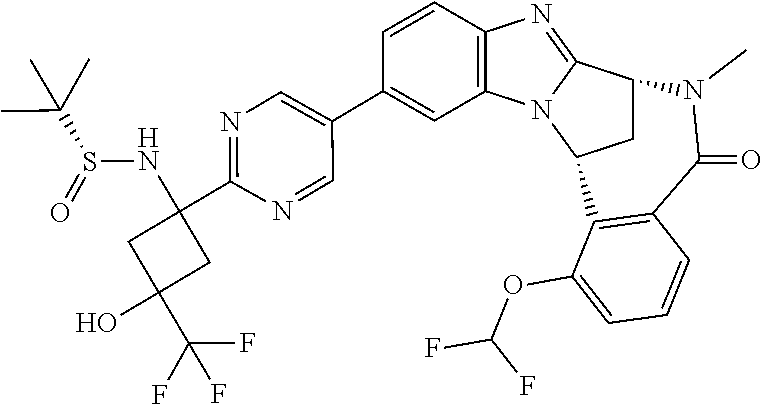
C1=CC2=C(C=C1C1=CN=C(C3(NS(=O)C(C)(C)C)CC(C(F)(F)F)(O)C3)N=C1)N1C(=N2)C2CC1C1=C(C(=O)N2C)C=CC=C1OC(F)F
